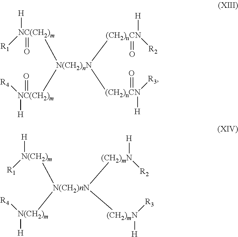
[N(CH2)nN]([NC(CH2)m]([R1])(=O)[H])([NC(CH2)m](=O)([R4])[H])([(CH2)nCN](=O)([H])[R2])[(CH2)nCN](=O)([H])[R3].[N(CH2)m]([N(CH2)nN]([N(CH2)m]([R4])[H])([(CH2)mN]([H])[R2])[(CH2)mN]([H])[R3])([H])[R1]
